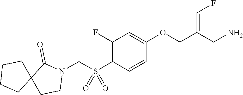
C1(F)=C(S(CN2C(=O)C3(CC2)CCCC3)(=O)=O)C=CC(OCC(CN)=CF)=C1
